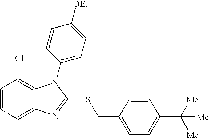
C1=CC=C2C(=C1Cl)N(C1=CC=C([OEt])C=C1)C(SCC1=CC=C(C([Me])([Me])[Me])C=C1)=N2
